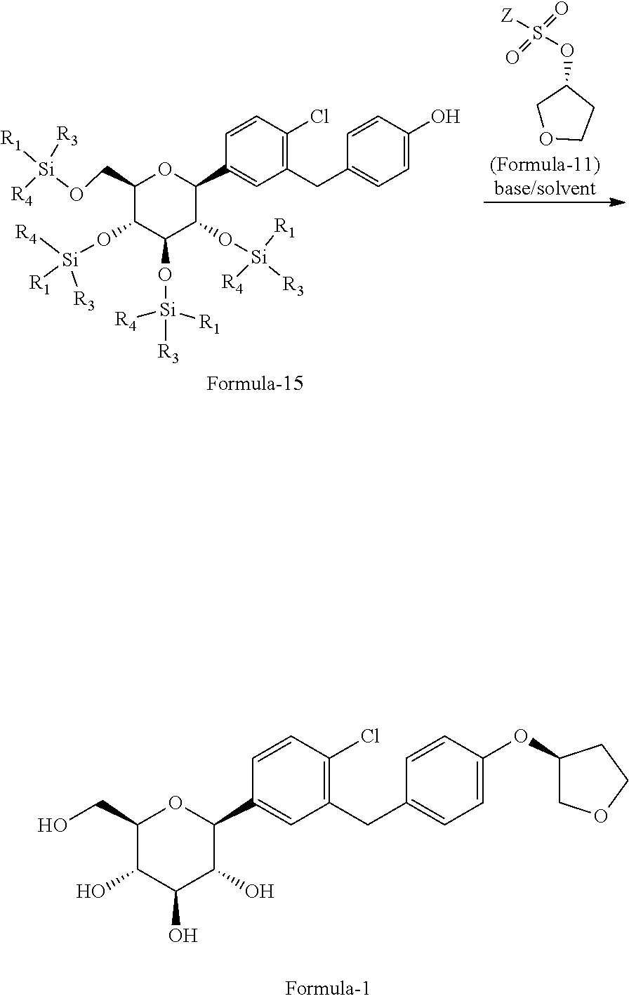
C1(CO[Si]([R1])([R3])[R4])C(O[Si]([R1])([R4])[R3])C(O[Si]([R1])([R4])[R3])C(O[Si]([R1])([R4])[R3])C(C2=CC(CC3=CC=C(O)C=C3)=C(Cl)C=C2)O1.C1CC(OS(=O)(=O)[Z])CO1.C1(CO)C(O)C(O)C(O)C(C2=CC(CC3=CC=C(OC4COCC4)C=C3)=C(Cl)C=C2)O1
